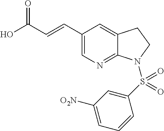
OC(C=CC1=CN=C2C(=C1)CCN2S(C1=CC([O2N])=CC=C1)(=O)=O)=O
